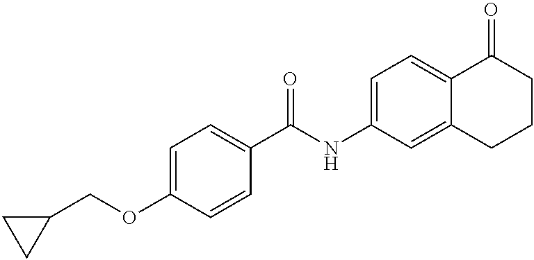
C1=C(OCC2CC2)C=CC(C(NC2=CC=C3C(=C2)CCCC3=O)=O)=C1
